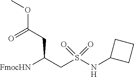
[FmocHN]C(CS(NC1CCC1)(=O)=O)CC(OC)=O
